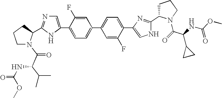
C1N(C(=O)C(C(C)C)NC(=O)OC)C(C2=NC=C(C3=CC=C(C4=CC=C(C5=CNC(C6CCCN6C(=O)C(NC(=O)OC)C6CC6)=N5)C(F)=C4)C=C3F)N2)CC1
